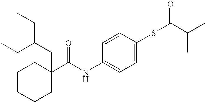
C1CCCC(C(NC2=CC=C(SC(=O)C(C)C)C=C2)=O)(CC(CC)CC)C1
